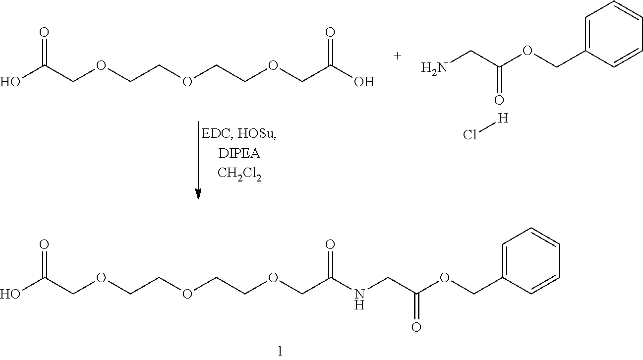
OC(COCCOCCOCC(O)=O)=O.C1=C(COC(CN)=O)C=CC=C1.Cl[H].OC(COCCOCCOCC(NCC(OCC1=CC=CC=C1)=O)=O)=O
